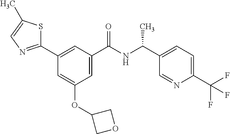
C1(C2=NC=C(C)S2)=CC(C(NC(C2=CC=C(C(F)(F)F)N=C2)C)=O)=CC(OC2COC2)=C1
